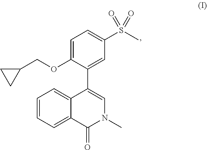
C1CC1COC1=CC=C(S(C)(=O)=O)C=C1C1=CN(C)C(=O)C2=CC=CC=C12
